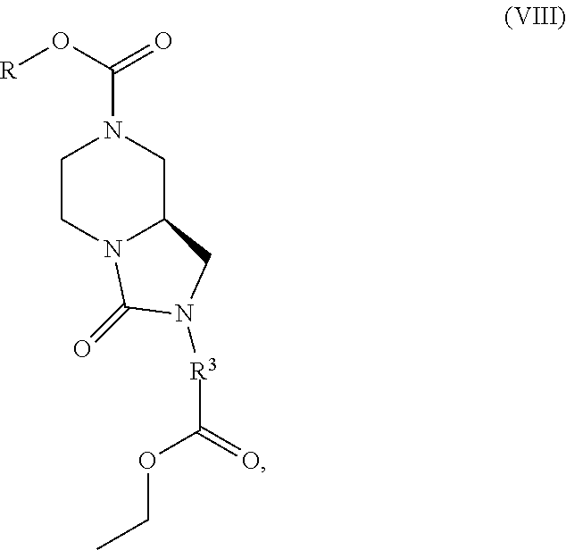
C1CN2C(CN1C(O[R])=O)CN([R3]C(=O)OCC)C2=O
